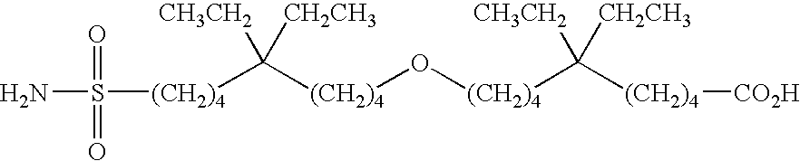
[(CH2)4](O[(CH2)4]C([CH3CH2])([CH2CH3])[(CH2)4][CO2H])C([CH3CH2])([CH2CH3])[(CH2)4]S(N)(=O)=O
